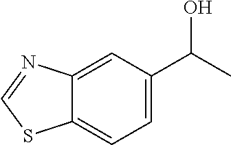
S1C=NC2=CC(C(O)C)=CC=C12
